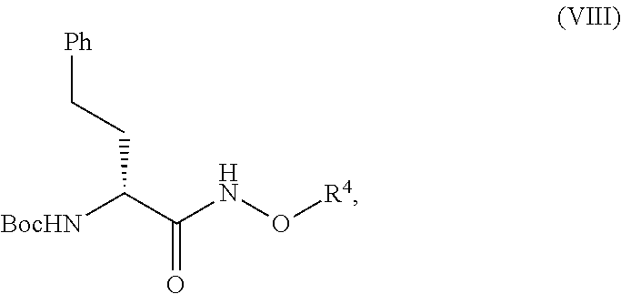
C(C(NO[R4])=O)([BocHN])CC[Ph]
